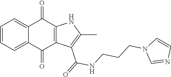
C1=CC=C2C(=C1)C(=O)C1=C(C2=O)C(C(NCCCN2C=NC=C2)=O)=C(C)N1
